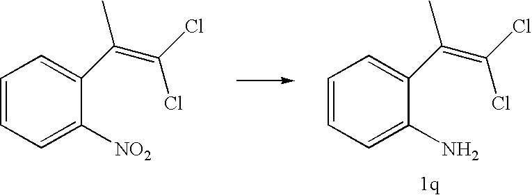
C1=CC=C(N)C(C(=C(Cl)Cl)C)=C1.C1=CC=C([NO2])C(C(=C(Cl)Cl)C)=C1
